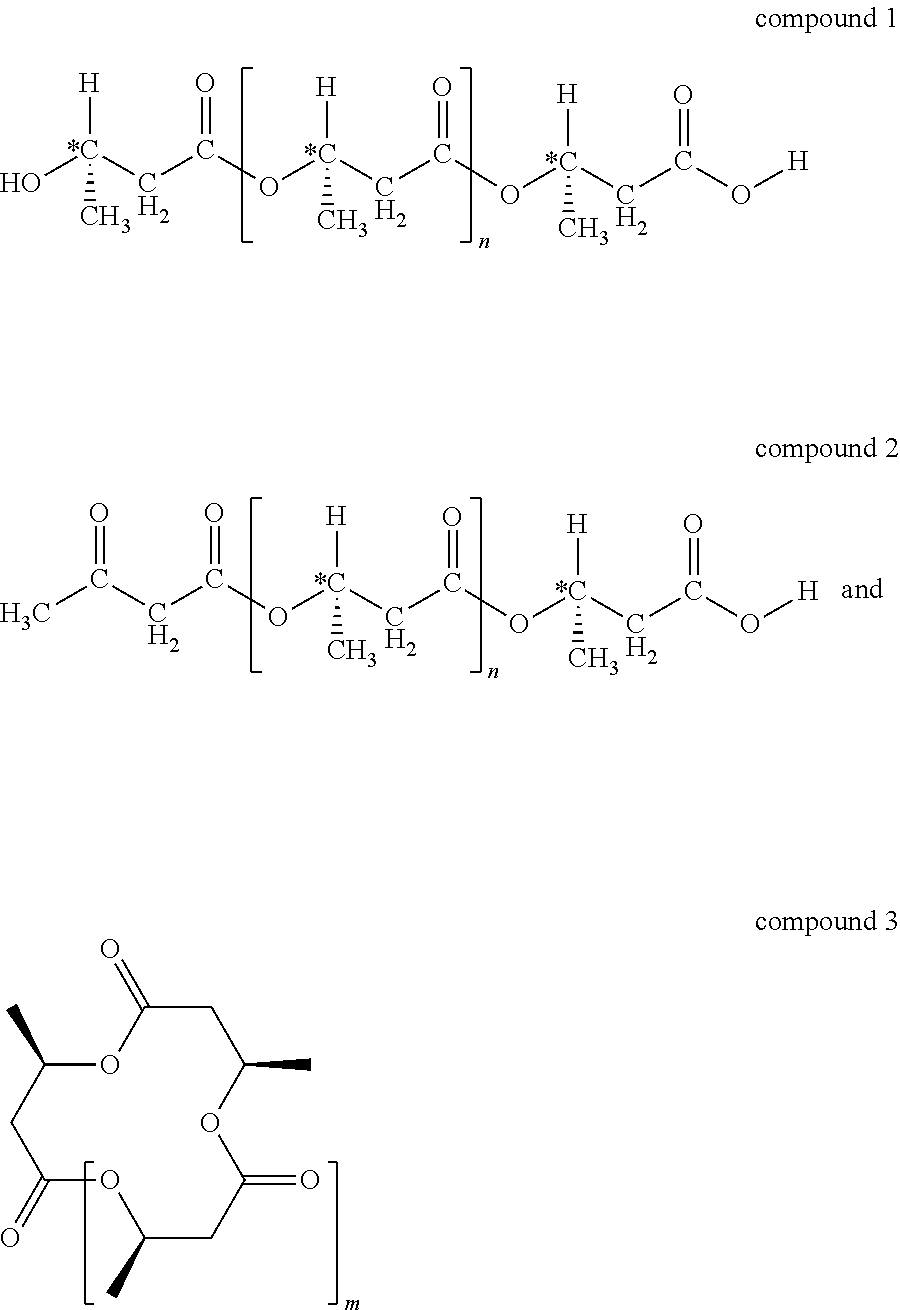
O[*C](CC(O[*C](CC(O[*C](CC(O[H])=O)([H])C)=O)([H])C)=O)([H])C.CC(CC(O[*C](CC(O[*C](CC(O[H])=O)([H])C)=O)([H])C)=O)=O.C1(=O)OC(C)CC(=O)OC(C)CC(=O)OC(C)C1
